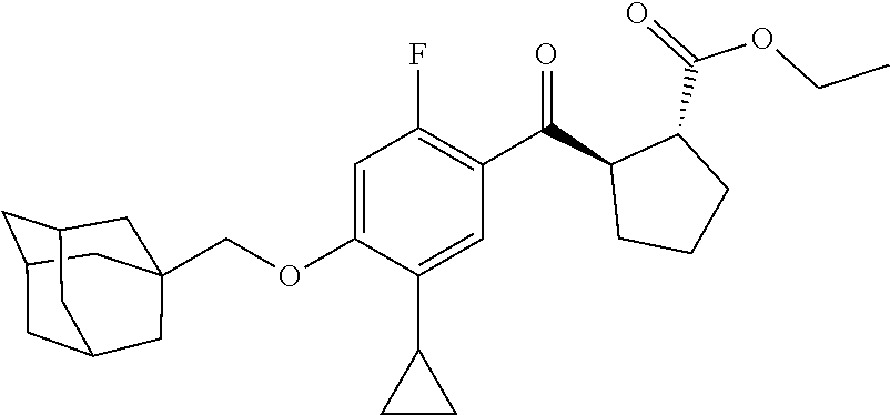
C1=C(OCC23CC4CC(CC(C2)C4)C3)C(C2CC2)=CC(C(C2CCCC2C(=O)OCC)=O)=C1F
